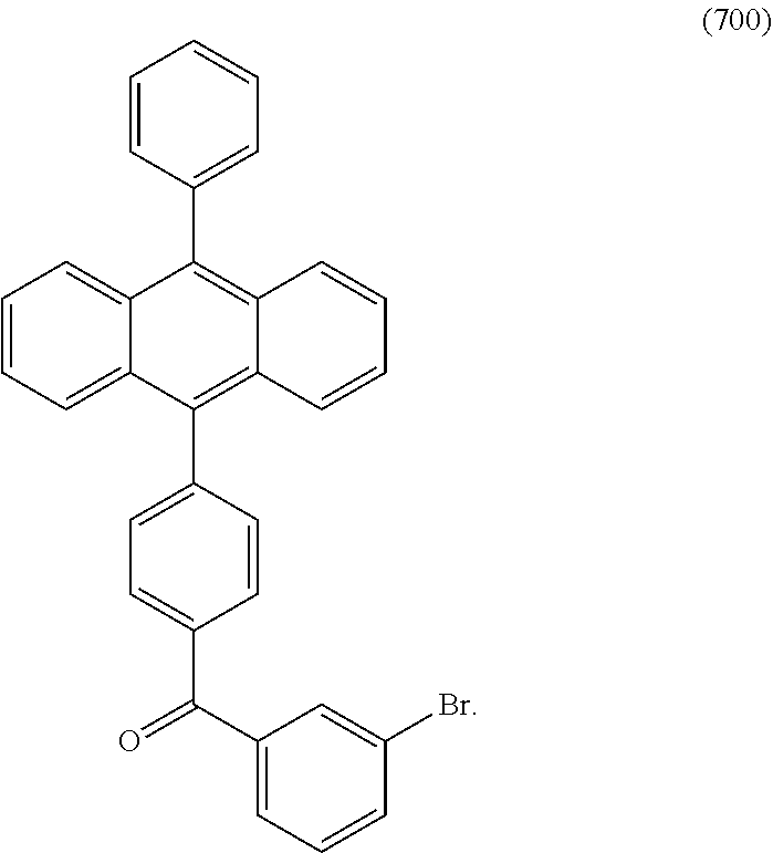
C1=CC=C2C(=C1)C(C1=CC=CC=C1)=C1C(=C2C2=CC=C(C(C3=CC=CC(Br)=C3)=O)C=C2)C=CC=C1
